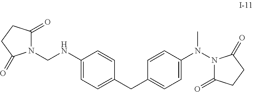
N1(CNC2=CC=C(CC3=CC=C(N(C)N4C(=O)CCC4=O)C=C3)C=C2)C(=O)CCC1=O
